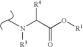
C(C(O[R1])=O)([R4])N([R3])C
